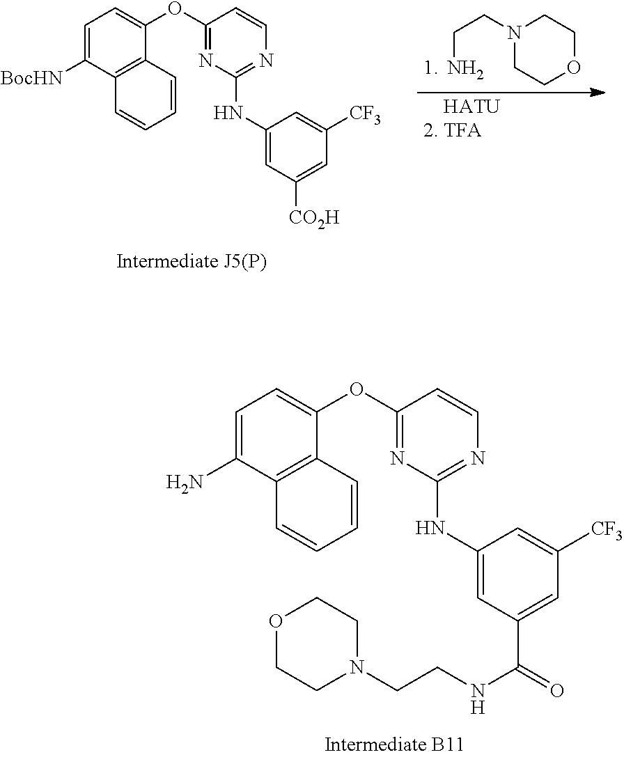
C1=C(N)C2=C(C(OC3=NC(NC4=CC(C(NCCN5CCOCC5)=O)=CC([CF3])=C4)=NC=C3)=C1)C=CC=C2.NCCN1CCOCC1.[    HATU2. TFA].C1=C([BocHN])C2=C(C(OC3=NC(NC4=CC([CO2H])=CC([CF3])=C4)=NC=C3)=C1)C=CC=C2
